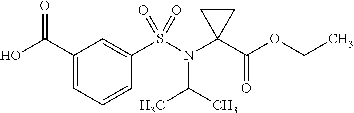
C1(C(=O)O)=CC=CC(S(=O)(N(C(C)C)C2(C(OCC)=O)CC2)=O)=C1
